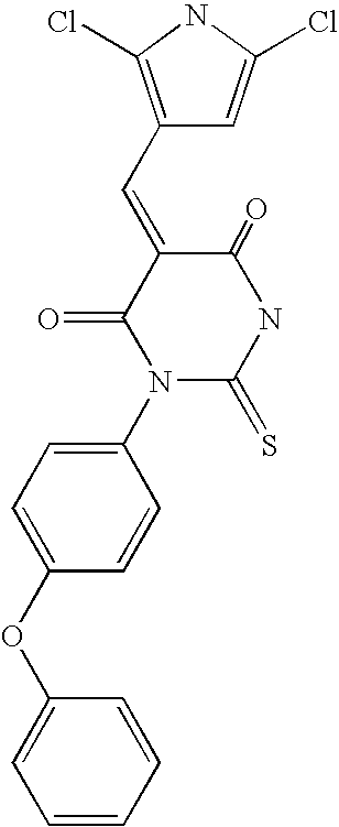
C1(N2C(=S)NC(=O)C(=CC3=C(Cl)NC(Cl)=C3)C2=O)=CC=C(OC2=CC=CC=C2)C=C1
